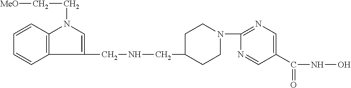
C1=CC2=C(C=C1)N(CC[MeO])C=C2CNCC1CCN(C2=NC=C(C(NO)=O)C=N2)CC1
